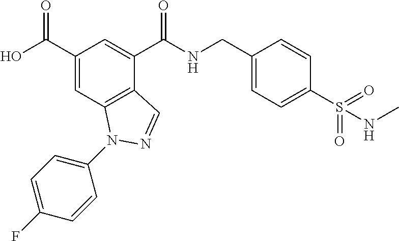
C1(C(O)=O)=CC2=C(C(C(NCC3=CC=C(S(NC)(=O)=O)C=C3)=O)=C1)C=NN2C1=CC=C(F)C=C1
